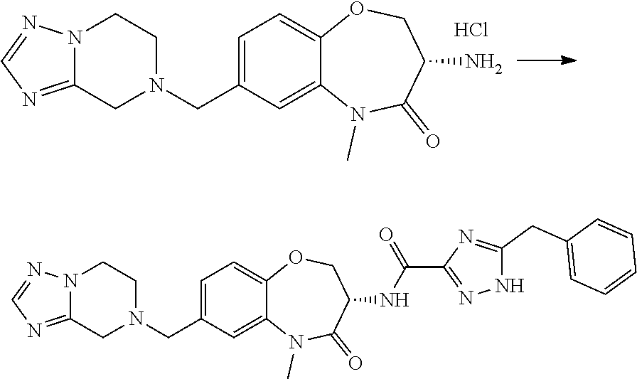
C12=CC(CN3CCN4C(=NC=N4)C3)=CC=C1OCC(N)C(=O)N2C.Cl.C12=NC=NN1CCN(CC1=CC=C3OCC(NC(C4=NNC(CC5=CC=CC=C5)=N4)=O)C(=O)N(C)C3=C1)C2
